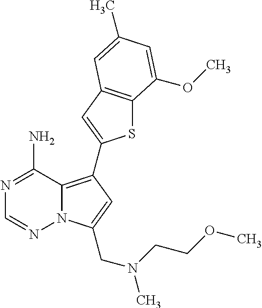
C12=C(C3=CC4=C(S3)C(OC)=CC(C)=C4)C=C(CN(C)CCOC)N1N=CN=C2N
